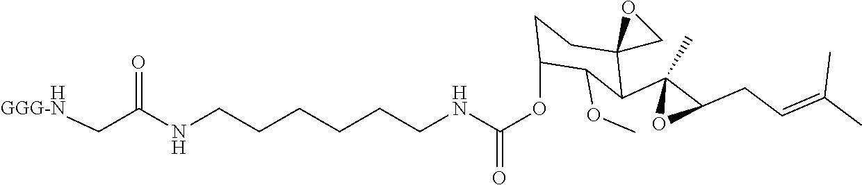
N(CCCCCCNC(OC1CCC2(C(C3(C)OC3CC=C(C)C)C1OC)CO2)=O)C(=O)C[HGGG-N]
